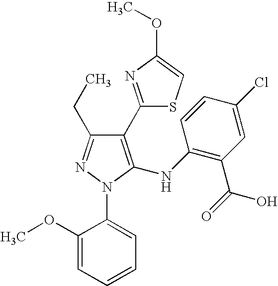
C1(C2=NC(OC)=CS2)=C(NC2=C(C(=O)O)C=C(Cl)C=C2)N(C2=CC=CC=C2OC)N=C1CC
